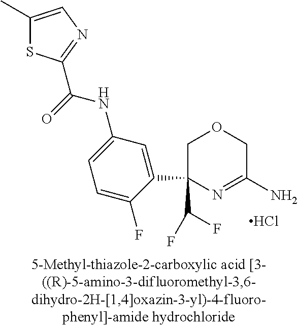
C1(C)=CN=C(C(=O)NC2=CC=C(F)C(C3(C(F)F)COCC(N)=N3)=C2)S1.Cl
